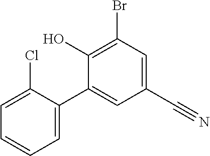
BrC1=C(O)C(C2=CC=CC=C2Cl)=CC(C#N)=C1
